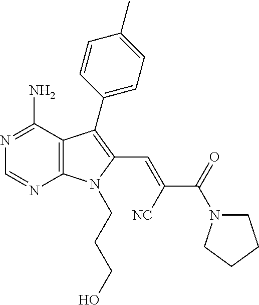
N1=C(N)C2=C(N=C1)N(CCCO)C(C=C(C(=O)N1CCCC1)[NC])=C2C1=CC=C(C)C=C1
